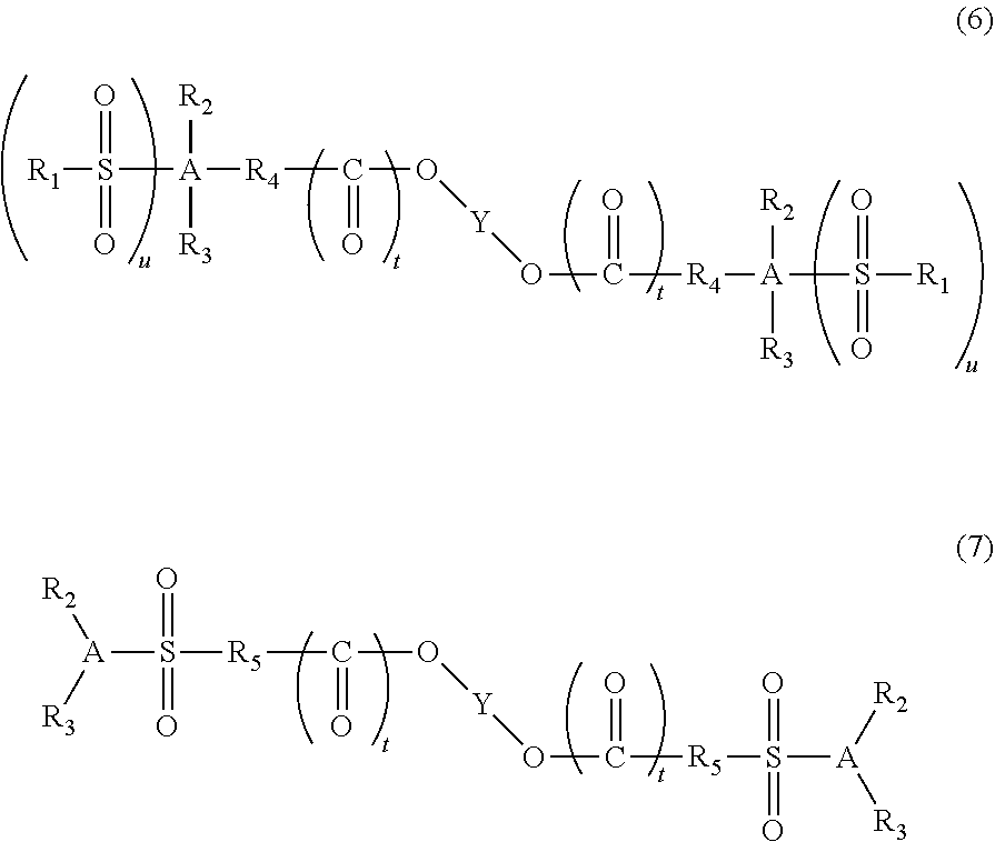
[R1]S(=O)(=O)[A]([R2])([R3])[R4]C(=O)O[Y]OC(=O)[R4][A]([R2])([R3])S(=O)(=O)[R1].[A](S(=O)(=O)[R5]C(=O)O[Y]OC(=O)[R5]S(=O)(=O)[A]([R2])[R3])([R3])[R2]
